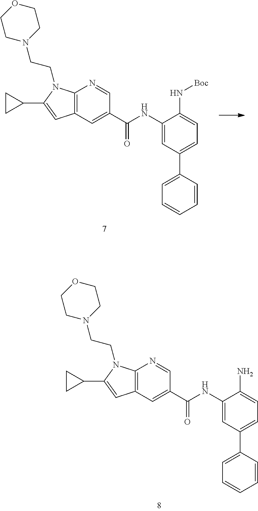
C12=C(C=C(C(NC3=CC(C4=CC=CC=C4)=CC=C3N)=O)C=N1)C=C(C1CC1)N2CCN1CCOCC1.C12=C(C=C(C(NC3=CC(C4=CC=CC=C4)=CC=C3N[Boc])=O)C=N1)C=C(C1CC1)N2CCN1CCOCC1
